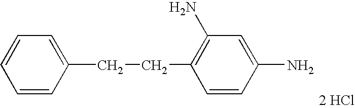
C1(CCC2=C(N)C=C(N)C=C2)=CC=CC=C1.[2 HCl]
